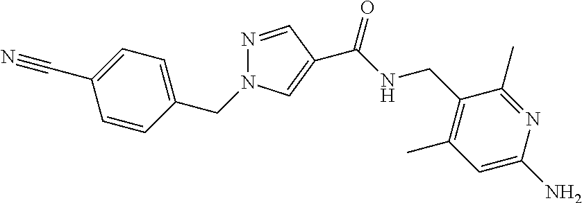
C1(C)=C(CNC(=O)C2=CN(CC3=CC=C(C#N)C=C3)N=C2)C(C)=NC(N)=C1
